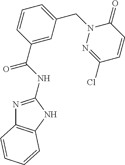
N1=C(NC(C2=CC(CN3N=C(Cl)C=CC3=O)=CC=C2)=O)NC2=C1C=CC=C2
